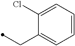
C(C)C1=CC=CC=C1Cl
